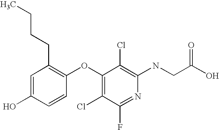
N(C1=C(Cl)C(OC2=C(CCCC)C=C(O)C=C2)=C(Cl)C(F)=N1)CC(O)=O
